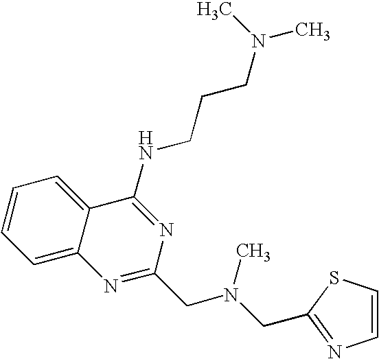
C1=C2C(=CC=C1)C(NCCCN(C)C)=NC(CN(CC1=NC=CS1)C)=N2
